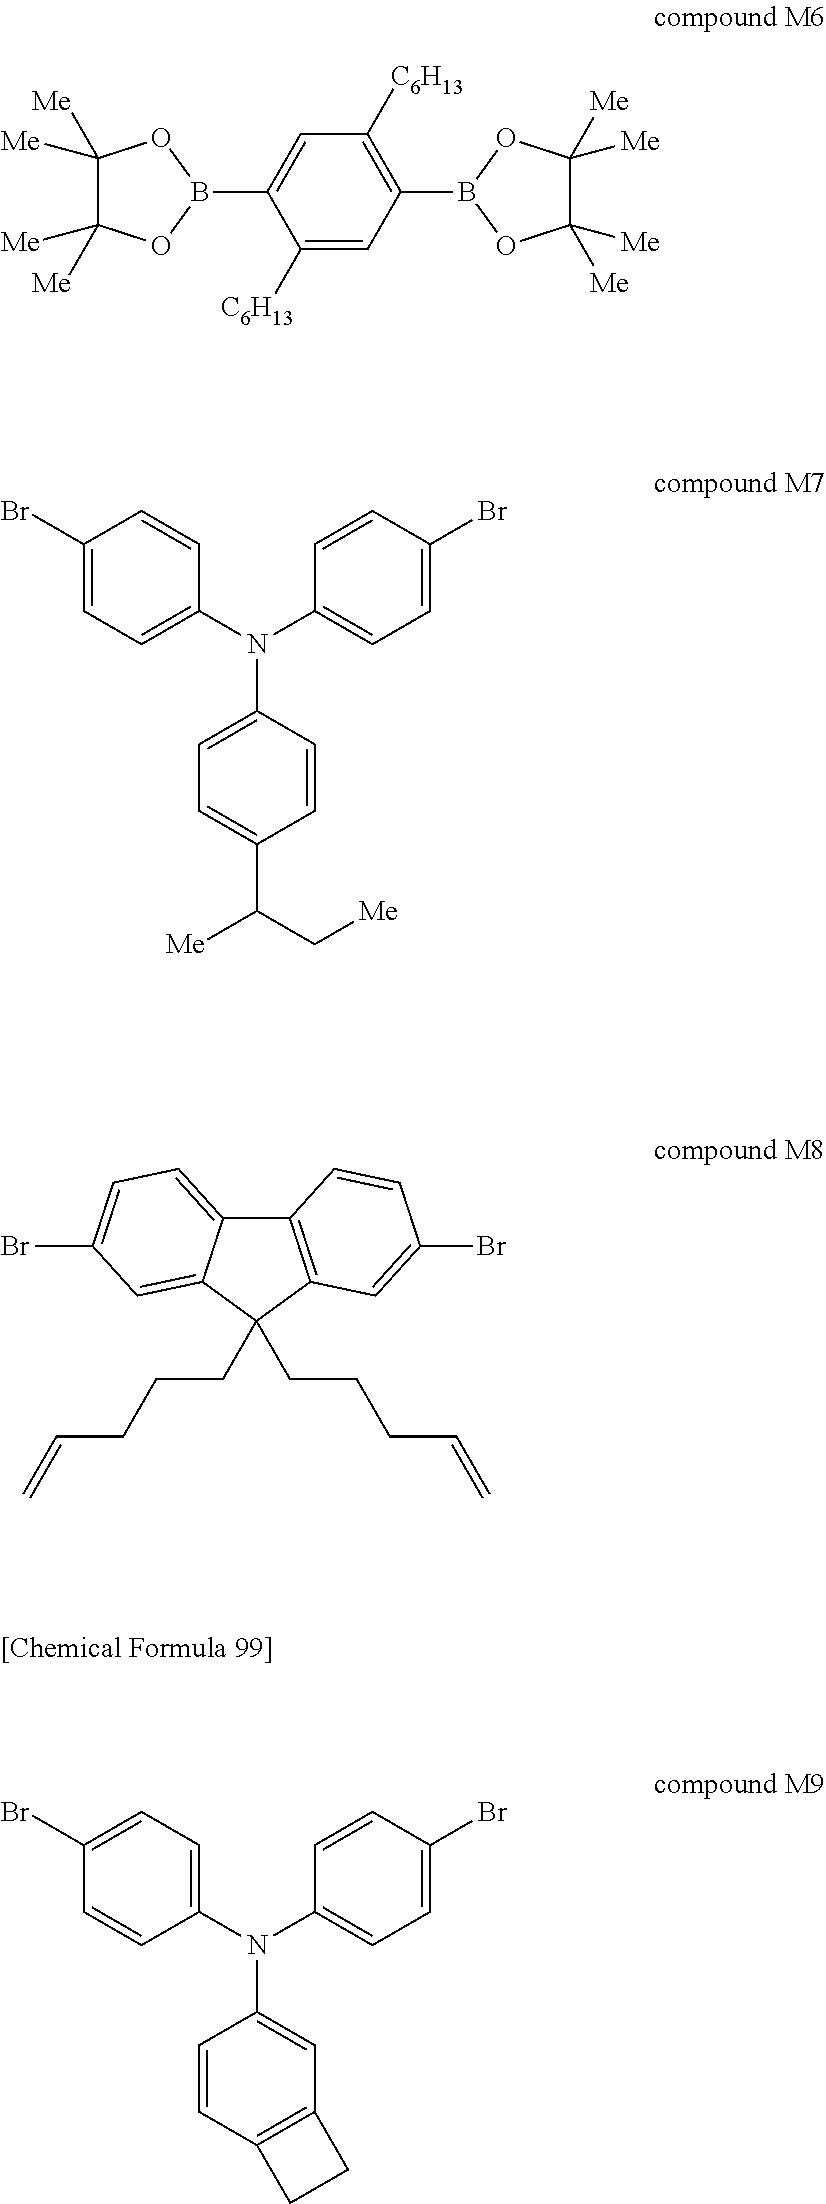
C1([C6H13])=CC(B2OC([Me])([Me])C([Me])([Me])O2)=C([C6H13])C=C1B1OC([Me])([Me])C([Me])([Me])O1.C1(Br)=CC=C(N(C2=CC=C(C([Me])C[Me])C=C2)C2=CC=C(Br)C=C2)C=C1.C12=C(C(CCCC=C)(CCCC=C)C3=CC(Br)=CC=C13)C=C(Br)C=C2.C1(Br)=CC=C(N(C2=CC3=C(C=C2)CC3)C2=CC=C(Br)C=C2)C=C1
